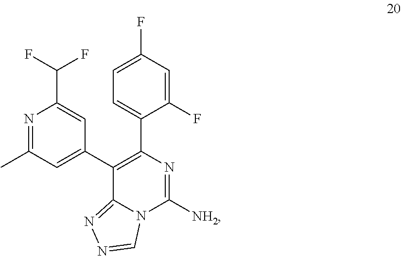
N1=C(C)C=C(C2=C(C3=CC=C(F)C=C3F)N=C([NH2])N3C2=NN=C3)C=C1C(F)F
